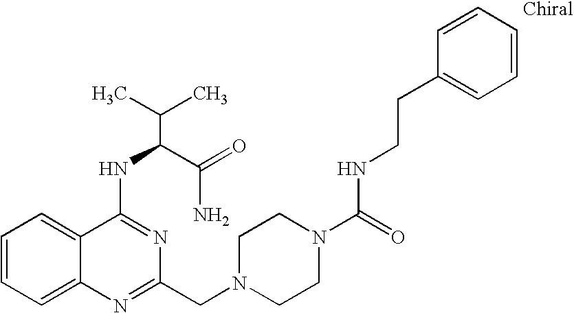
C1=CC=C2C(=C1)C(NC(C(N)=O)C(C)C)=NC(CN1CCN(C(NCCC3=CC=CC=C3)=O)CC1)=N2
